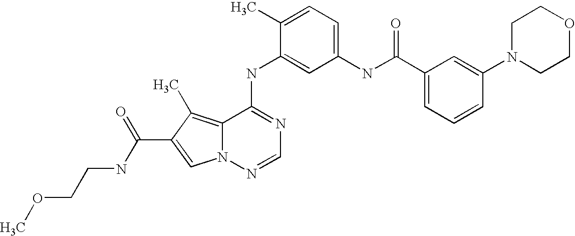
C1(C)=CC=C(NC(C2=CC=CC(N3CCOCC3)=C2)=O)C=C1NC1=NC=NN2C1=C(C)C(C(NCCOC)=O)=C2
